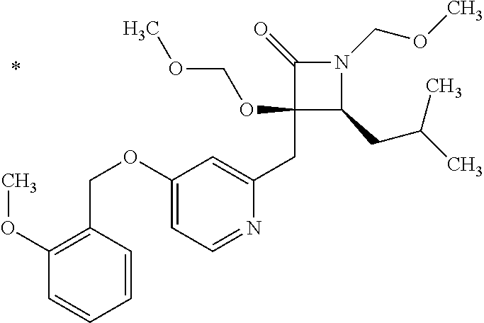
C1(CC2=CC(OCC3=C(OC)C=CC=C3)=CC=N2)(OCOC)C(CC(C)C)N(COC)C1=O
